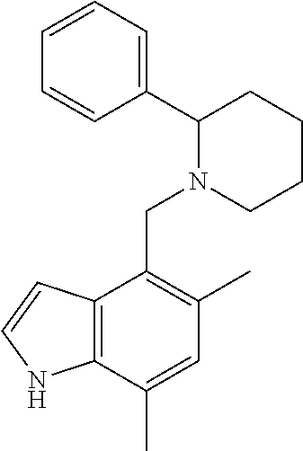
C1=CC=C(C2N(CC3=C(C)C=C(C)C4=C3C=CN4)CCCC2)C=C1
